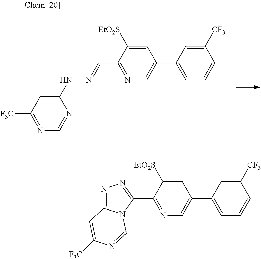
C1=C([EtO2S])C(C=NNC2=CC([F3C])=NC=N2)=NC=C1C1=CC=CC([CF3])=C1.C1=C([EtO2S])C(C2=NN=C3N2C=NC([F3C])=C3)=NC=C1C1=CC=CC([CF3])=C1
